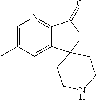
C1=C(C)C=C2C(=N1)C(=O)OC21CCNCC1
